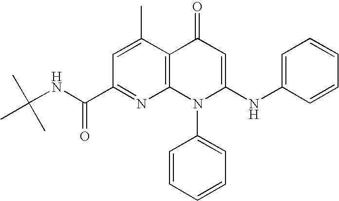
C1(C(NC(C)(C)C)=O)=NC2=C(C(C)=C1)C(=O)C=C(NC1=CC=CC=C1)N2C1=CC=CC=C1
